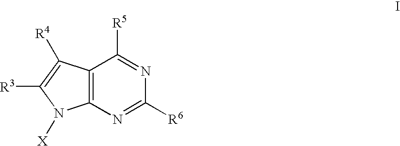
C12=C(C([R4])=C([R3])N1[X])C([R5])=NC([R6])=N2
